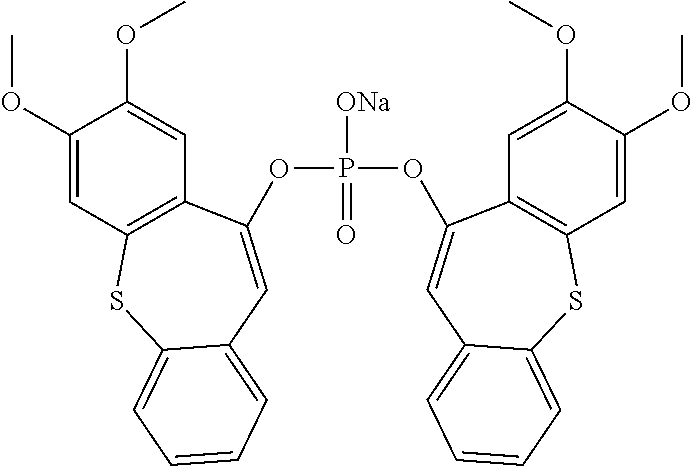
P([ONa])(=O)(OC1=CC2=CC=CC=C2SC2=C1C=C(OC)C(OC)=C2)OC1=CC2=CC=CC=C2SC2=C1C=C(OC)C(OC)=C2
